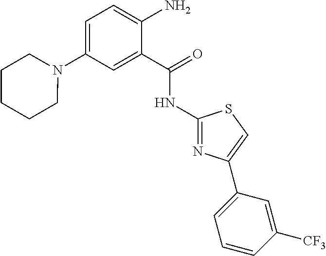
C1(NC(C2=CC(N3CCCCC3)=CC=C2N)=O)=NC(C2=CC=CC([CF3])=C2)=CS1
